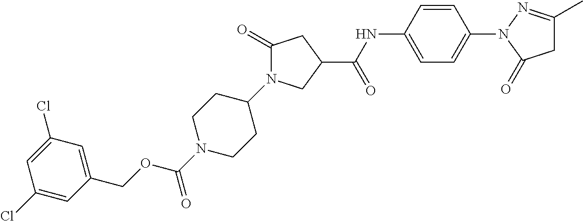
C1(Cl)=CC(COC(N2CCC(N3C(=O)CC(C(NC4=CC=C(N5N=C(C)CC5=O)C=C4)=O)C3)CC2)=O)=CC(Cl)=C1
